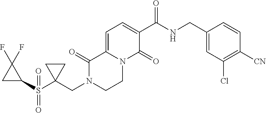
C1=C2N(C(=O)C(C(NCC3=CC(Cl)=C([CN])C=C3)=O)=C1)CCN(CC1(S(C3C(F)(F)C3)(=O)=O)CC1)C2=O
